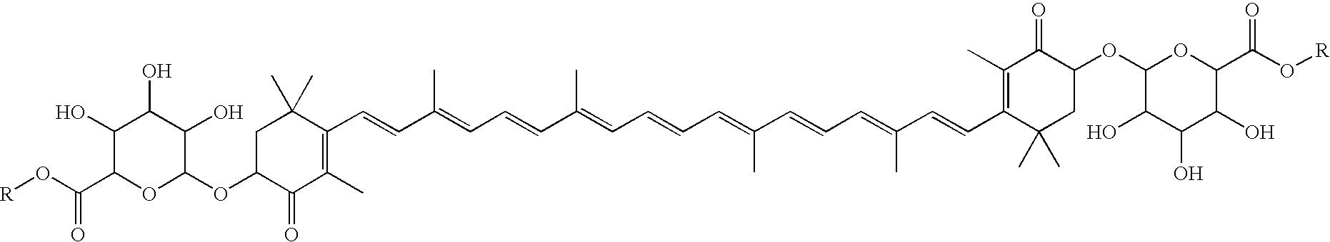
C1(C)=C(C=CC(=CC=CC(=CC=CC=C(C=CC=C(C=CC2=C(C)C(=O)C(OC3OC(C(O[R])=O)C(O)C(O)C3O)CC2(C)C)C)C)C)C)C(C)(C)CC(OC2OC(C(O[R])=O)C(O)C(O)C2O)C1=O
